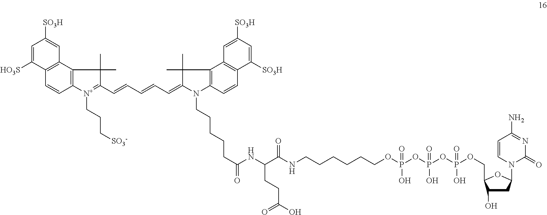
C1=CC2=C(C3=C1C([HO3S])=CC([SO3H])=C3)C(C)(C)C(C=CC=CC=C1N(CCCCCC(=O)NC(C(NCCCCCCOP(O)(=O)OP(O)(=O)OP(OCC3OC(N4C(=O)N=C(N)C=C4)CC3O)(O)=O)=O)CCC(O)=O)C3=C(C1(C)C)C1=C(C=C3)C([SO3H])=CC([SO3H])=C1)=[N+]2CCC[SO3-]
